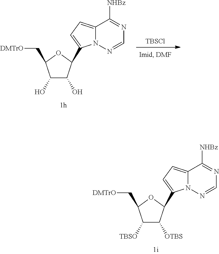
C1([TBSO])C([OTBS])C(C2=CC=C3N2N=CN=C3[NHBz])OC1C[DMTrO].[TBSCl].C1(O)C(O)C(C2=CC=C3N2N=CN=C3[NHBz])OC1C[DMTrO]
